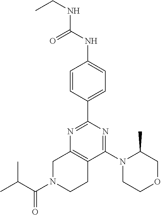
N1=C(C2=CC=C(NC(NCC)=O)C=C2)N=C(N2CCOCC2C)C2=C1CN(C(=O)C(C)C)CC2
